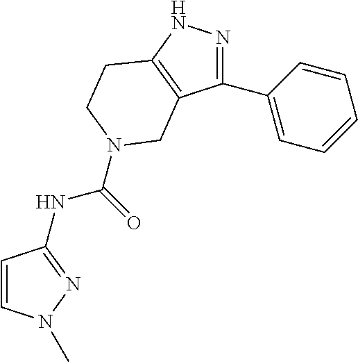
N1=C(C2=CC=CC=C2)C2=C(N1)CCN(C(=O)NC1=NN(C)C=C1)C2
